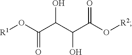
[R1]OC(C(C(C(O[R2])=O)O)O)=O
